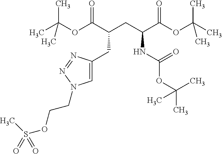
C1(CC(C(OC(C)(C)C)=O)CC(C(OC(C)(C)C)=O)NC(=O)OC(C)(C)C)=CN(CCOS(C)(=O)=O)N=N1
